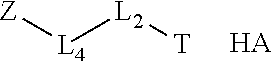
[Z][L4][L2][T].[HA]
